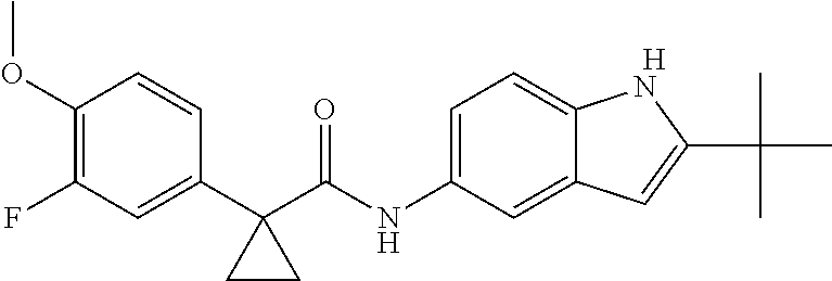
[H].C1(OC)=C(F)C=C(C2(C(NC3=CC=C4C(=C3)C=C(C(C)(C)C)N4)=O)CC2)C=C1
